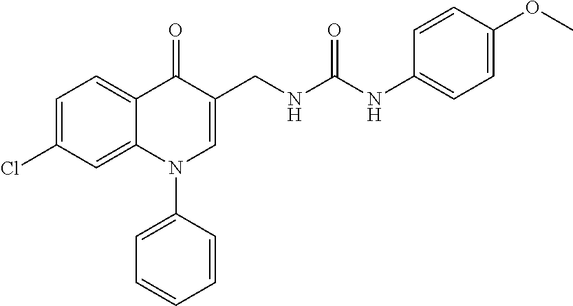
C1=C(Cl)C=C2C(=C1)C(=O)C(CNC(NC1=CC=C(OC)C=C1)=O)=CN2C1=CC=CC=C1
